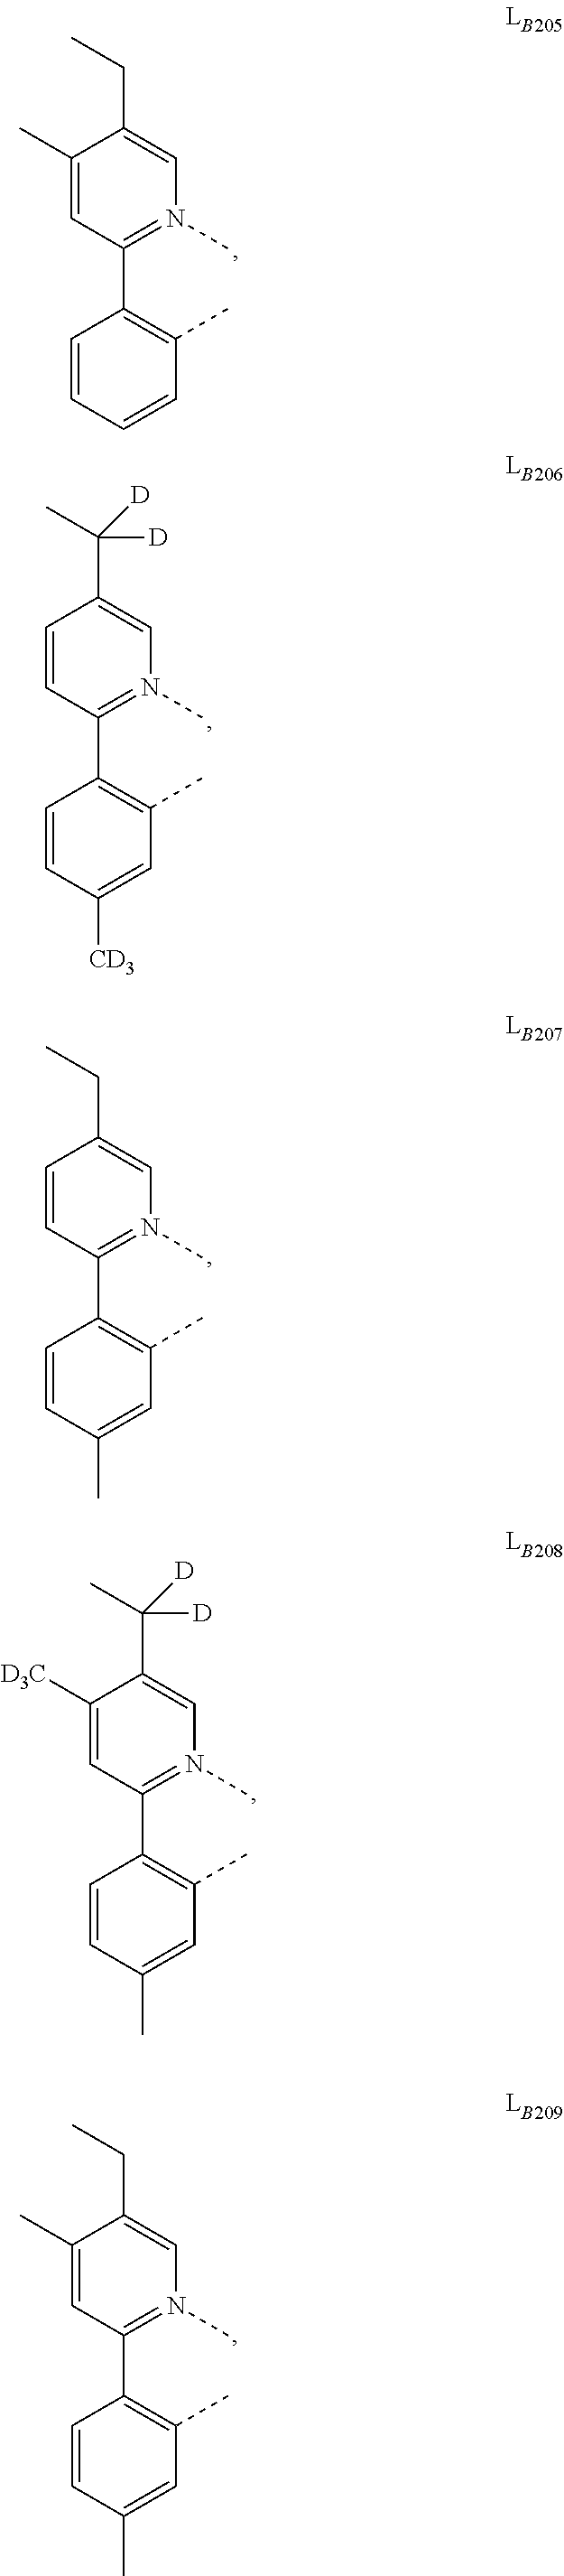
C1(C)=CC(C2=C(C)C=CC=C2)=N(C)C=C1CC.C1=CC(C2=C(C)C=C([CD3])C=C2)=N(C)C=C1C([D])([D])C.C1=CC(C)=CC(C)=C1C1=N(C)C=C(CC)C=C1.C1=CC(C)=CC(C)=C1C1=N(C)C=C(C([D])([D])C)C([D3C])=C1.C1=CC(C)=CC(C)=C1C1=N(C)C=C(CC)C(C)=C1
